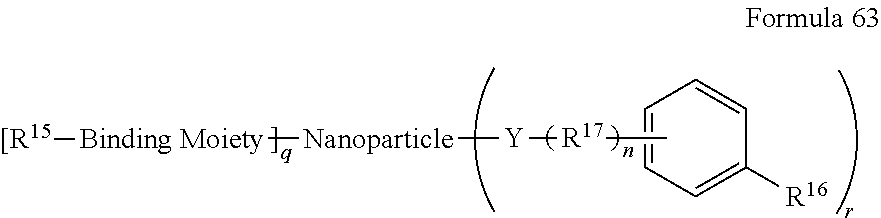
C1=CC=C([R16])C=C1.[Y]([R17]C)[Nanoparticle][Binding Moiety][[R15]
